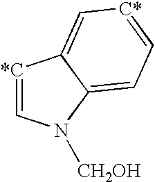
[*C]1=CN([CH2OH])C2=CC=[C*]C=C12
